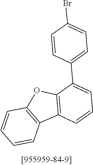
C1=C(C2=CC=C(Br)C=C2)C2=C(C=C1)C1=C(O2)C=CC=C1
